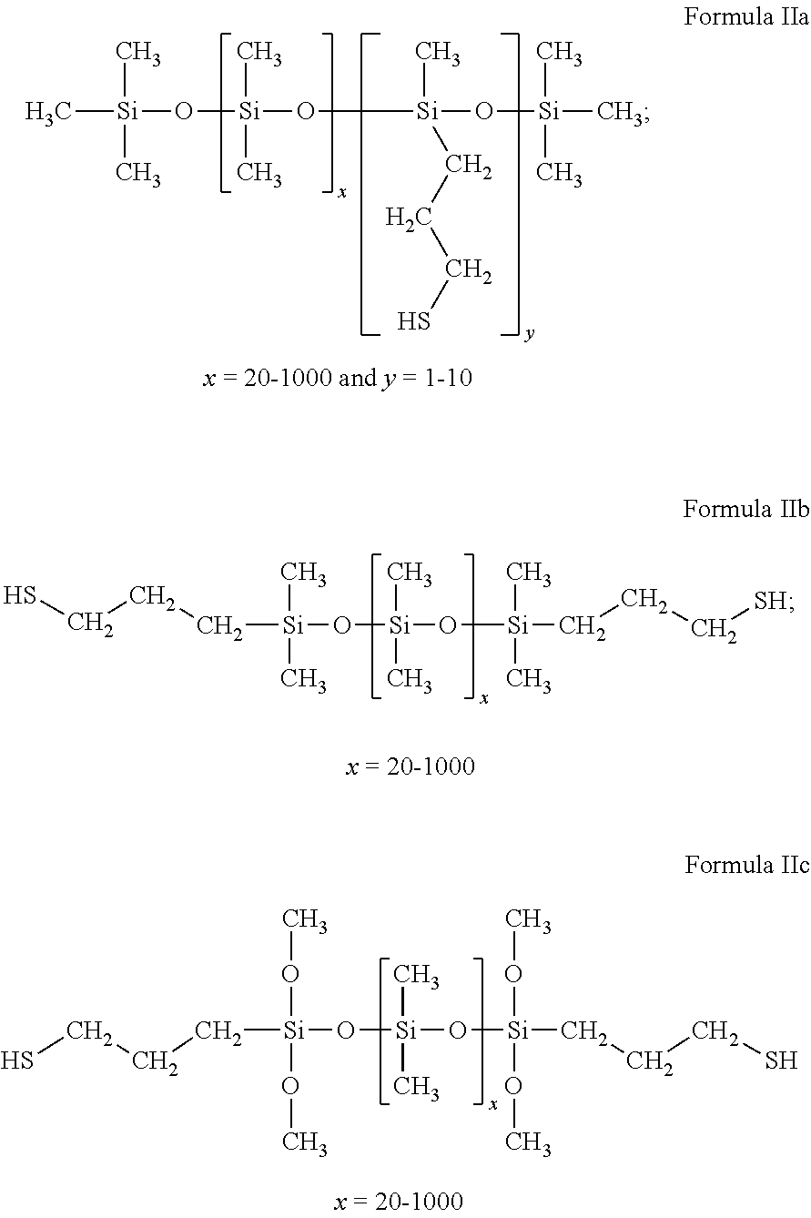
C[Si](C)(C)O[Si](C)(C)O[Si](C)(O[Si](C)(C)C)CCCS.[Si](OC)(OC)(O[Si](C)(C)O[Si](OC)(OC)CCCS)CCCS.[Si](C)(C)(O[Si](C)(C)O[Si](C)(C)CCC[SH])CCCS
